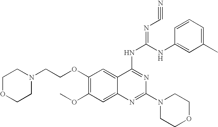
C1(OCCN2CCOCC2)=C(OC)C=C2C(=C1)C(NC(=NC#N)NC1=CC(C)=CC=C1)=NC(N1CCOCC1)=N2
